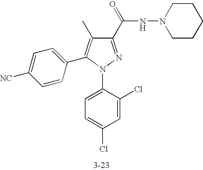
C1(C(NN2CCCCC2)=O)=NN(C2=CC=C(Cl)C=C2Cl)C(C2=CC=C([NC])C=C2)=C1C
